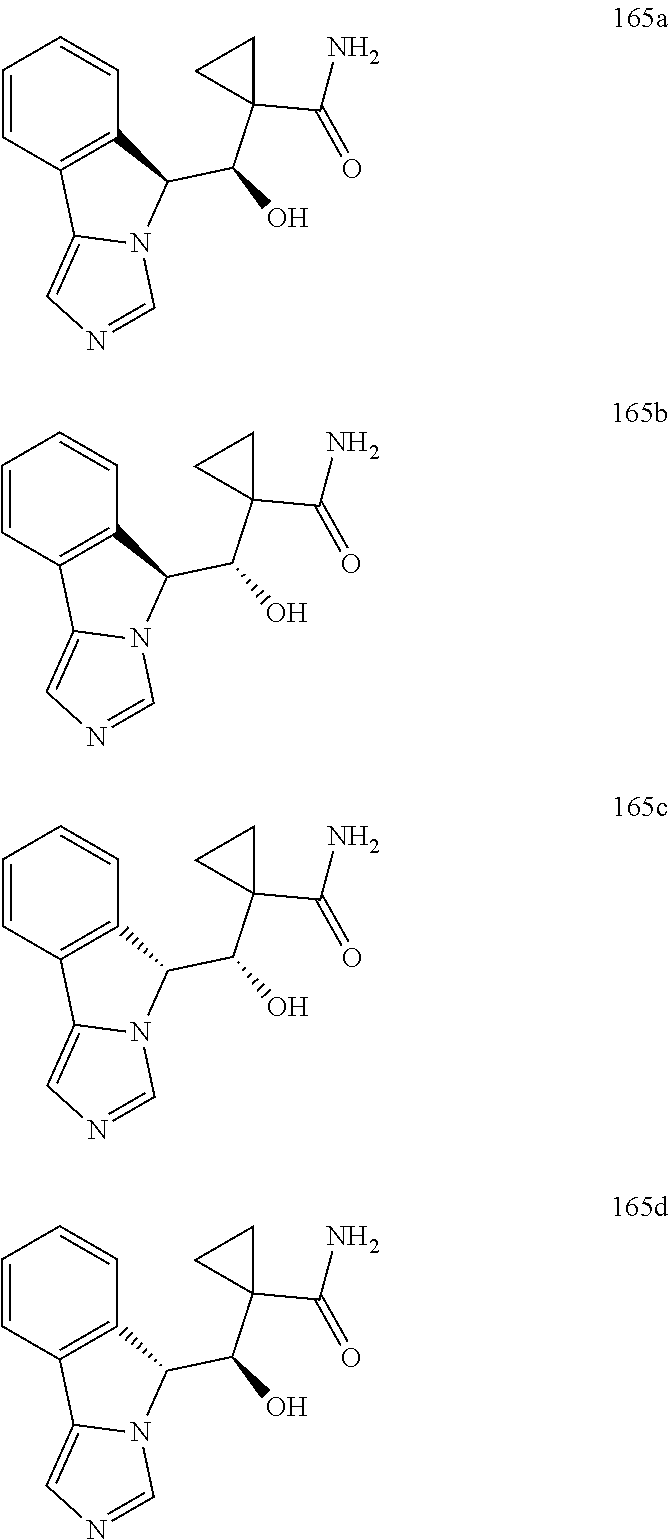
C1=CC2=C(C=C1)C(C(O)C1(C(N)=O)CC1)N1C2=CN=C1.C1=CC2=C(C=C1)C(C(O)C1(C(N)=O)CC1)N1C2=CN=C1.C1=CC2=C(C=C1)C(C(O)C1(C(N)=O)CC1)N1C2=CN=C1.C1=CC2=C(C=C1)C(C(O)C1(C(N)=O)CC1)N1C2=CN=C1
